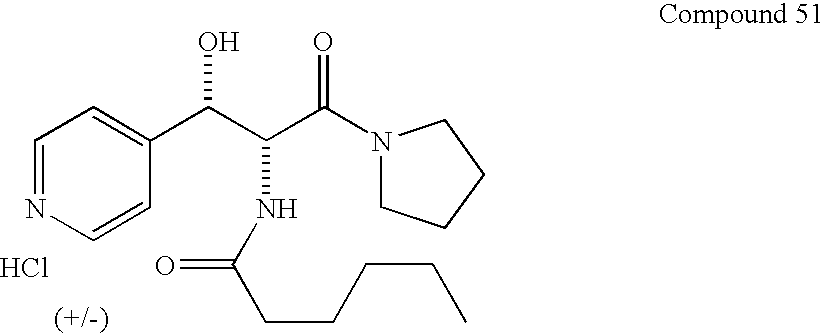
C1=NC=CC(C(C(NC(CCCCC)=O)C(N2CCCC2)=O)O)=C1.Cl
